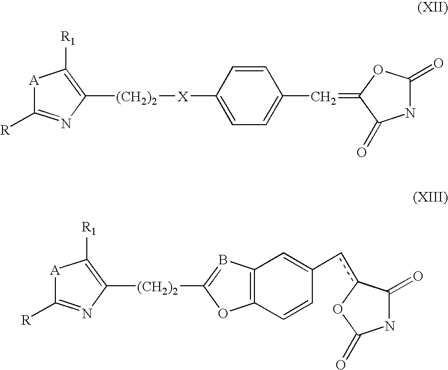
[A]1C([R])=NC([(CH2)2][X]C2=CC=C(C=C3C(=O)NC(=O)O3)C=C2)=C1[R1].[A]1C([R])=NC([(CH2)2]C2=BC3=C(C=CC(cc4OC(=O)NC4=O)=C3)O2)=C1[R1]
